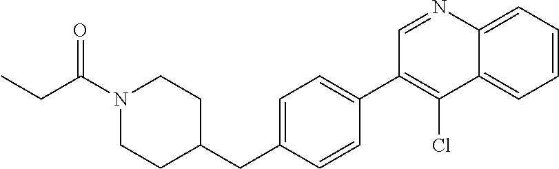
N1(C(CC)=O)CCC(CC2=CC=C(C3=C(Cl)C4=CC=CC=C4N=C3)C=C2)CC1
